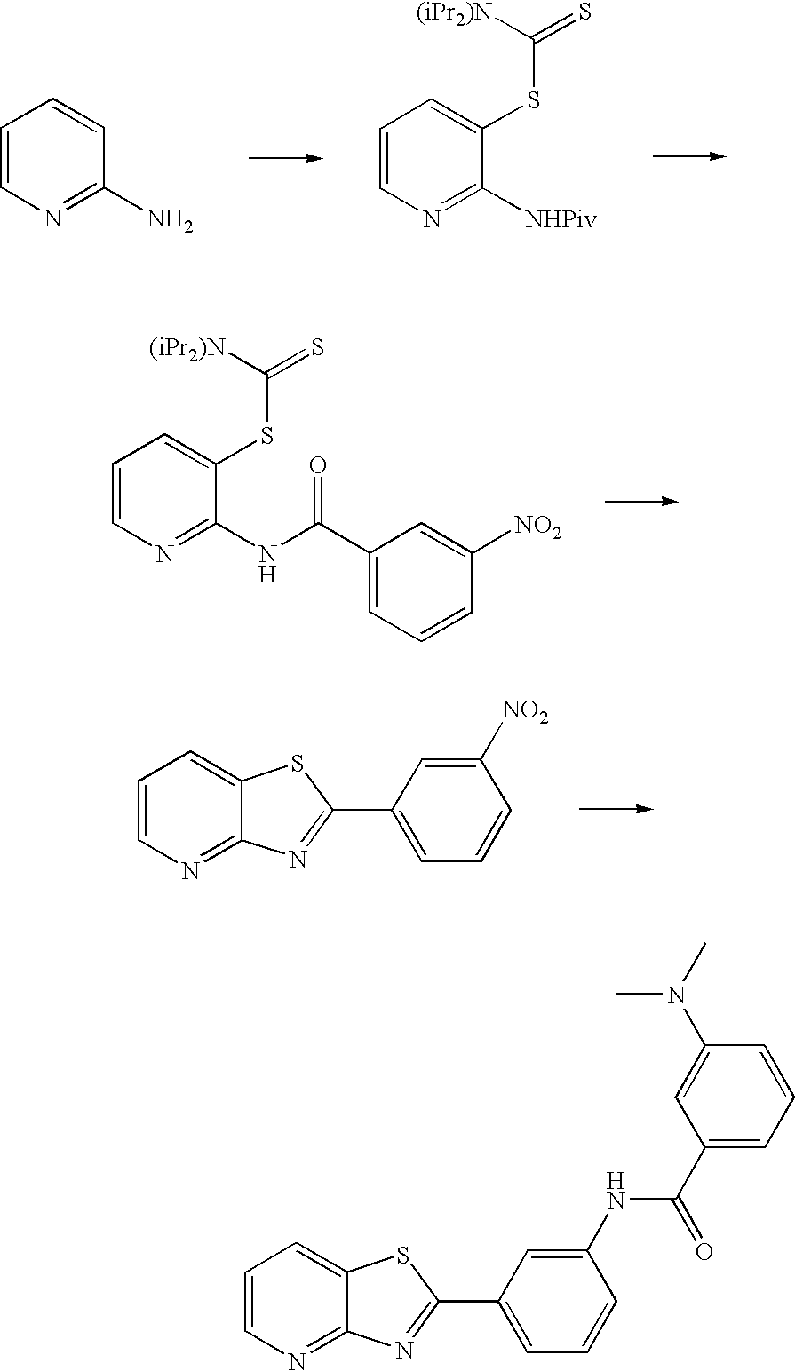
C1=CN=C(NC(C2=CC=CC([NO2])=C2)=O)C(SC([(iPr2)N])=S)=C1.C1=CN=C2C(=C1)SC(C1=CC=CC([NO2])=C1)=N2.C1=CN=C(N)C=C1.C1=CN=C([NHPiv])C(SC([(iPr2)N])=S)=C1.C1=CN=C2C(=C1)SC(C1=CC=CC(NC(=O)C3=CC=CC(N(C)C)=C3)=C1)=N2
